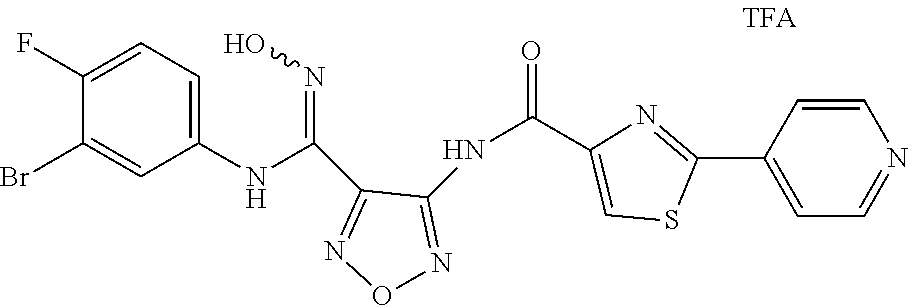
C1(NC(=NO)C2=NON=C2NC(=O)C2=CSC(C3=CC=NC=C3)=N2)=CC=C(F)C(Br)=C1
